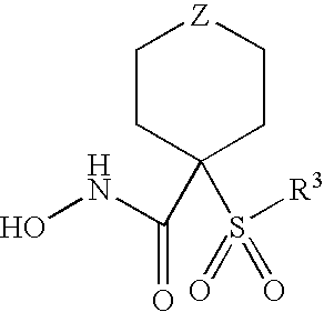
C1CC(C(=O)NO)(S([R3])(=O)=O)CC[Z]1
